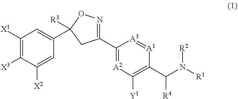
C1([X1])=C([X3])C([X2])=CC(C2([R3])ON=C(C3=[A2]C([Y1])=C(C(N([R1])[R2])[R4])[A1]=[A3]3)C2)=C1
